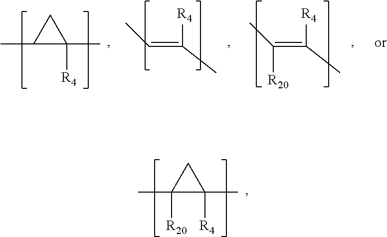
CC1([R20])C([R4])(C)C1.CC1C([R4])(C)C1.CC=C(C)[R4].CC(=C(C)[R4])[R20]
